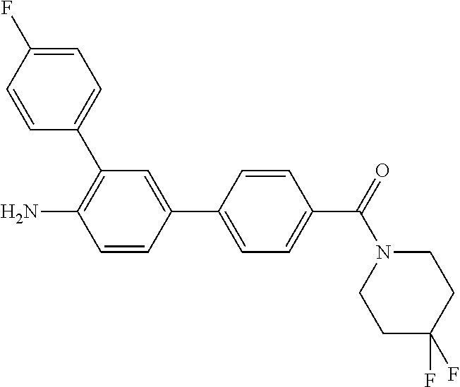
C1=CC(C2=CC=C(C(=O)N3CCC(F)(F)CC3)C=C2)=CC(C2=CC=C(F)C=C2)=C1N
